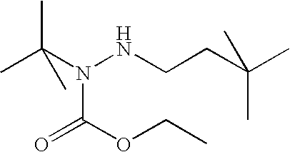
CC(N(NCCC(C)(C)C)C(OCC)=O)(C)C
